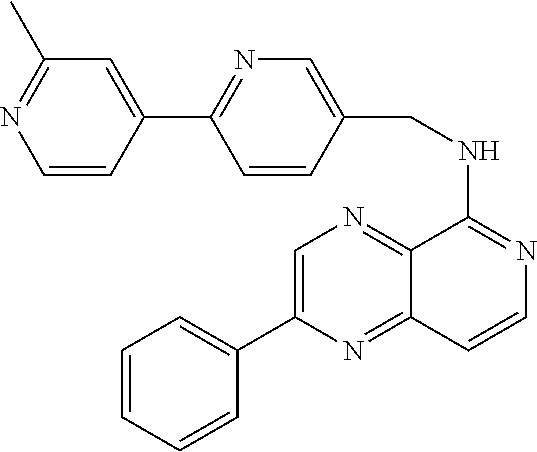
C1=CC=CC(C2=CN=C3C(=N2)C=CN=C3NCC2=CN=C(C3=CC(C)=NC=C3)C=C2)=C1
